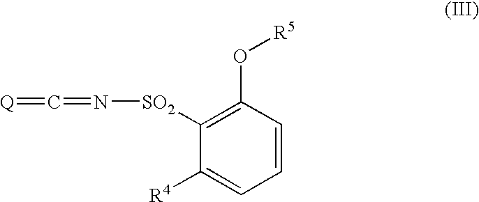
[SO2](C1=C(O[R5])C=CC=C1[R4])N=C=[Q]
